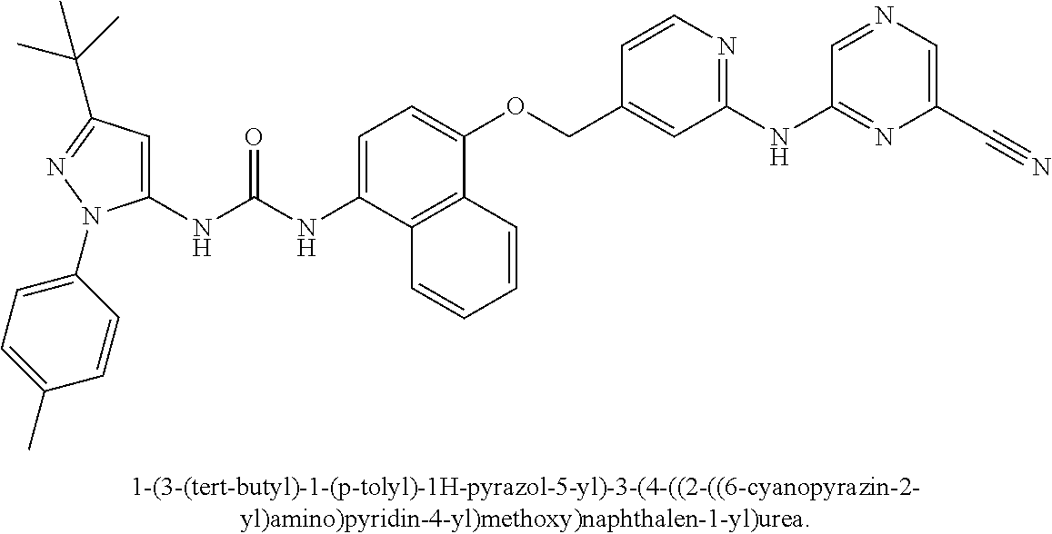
C1(NC(NC2=CC=C(OCC3=CC(NC4=NC(C#N)=CN=C4)=NC=C3)C3=C2C=CC=C3)=O)=CC(C(C)(C)C)=NN1C1=CC=C(C)C=C1
